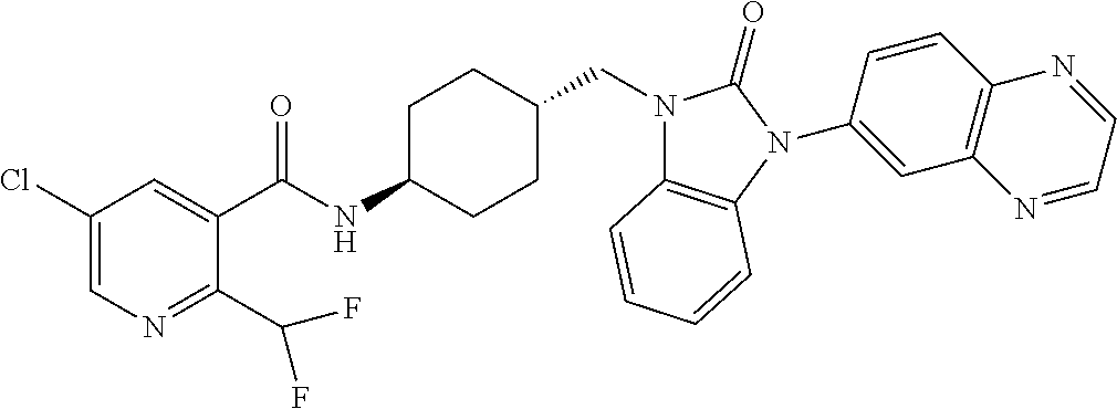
C1(Cl)=CN=C(C(F)F)C(C(NC2CCC(CN3C4=C(N(C5=CC6=C(C=C5)N=CC=N6)C3=O)C=CC=C4)CC2)=O)=C1
